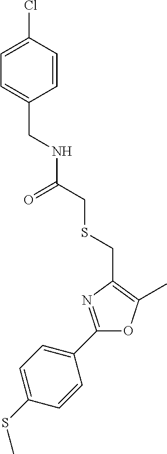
C1(SC)=CC=C(C2=NC(CSCC(NCC3=CC=C(Cl)C=C3)=O)=C(C)O2)C=C1
